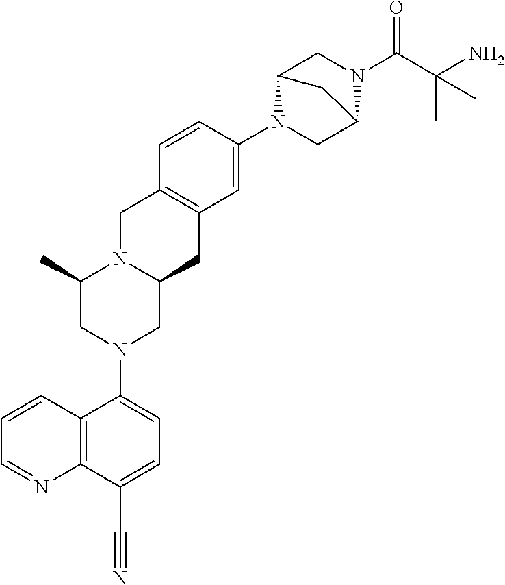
C12N(C3=CC4=C(C=C3)CN3C(C4)CN(C4=CC=C(C#N)C5=C4C=CC=N5)CC3C)CC(N(C(C(N)(C)C)=O)C1)C2
